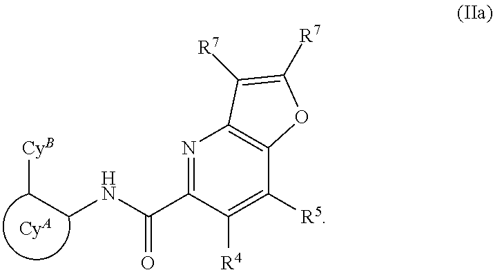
N1=C(C(NCC[CyB])=O)C([R4])=C([R5])C2=C1C([R7])=C([R7])O2.[CyA]
